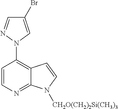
C1=CN=C2C(=C1N1C=C(Br)C=N1)C=CN2[CH2O(CH2)2Si(CH3)3]
